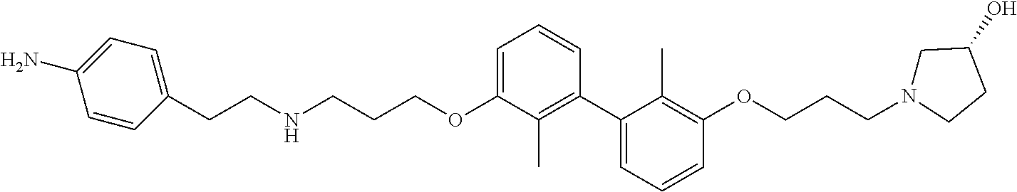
C1=C(OCCCNCCC2=CC=C(N)C=C2)C(C)=C(C2=CC=CC(OCCCN3CC(O)CC3)=C2C)C=C1
